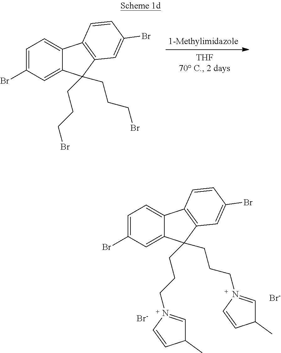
C1=C(Br)C=C2C(=C1)C1=C(C2(CCCBr)CCCBr)C=C(Br)C=C1.C1=C(Br)C=C2C(=C1)C1=C(C2(CCCN2=CC(C)C=C2)CCCN2=CC(C)C=C2)C=C(Br)C=C1.[Br-].[Br-]
